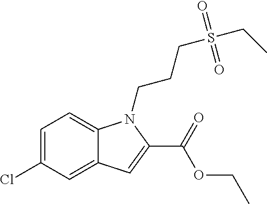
C1=C(Cl)C=C2C(=C1)N(CCCS(=O)(=O)CC)C(C(OCC)=O)=C2
